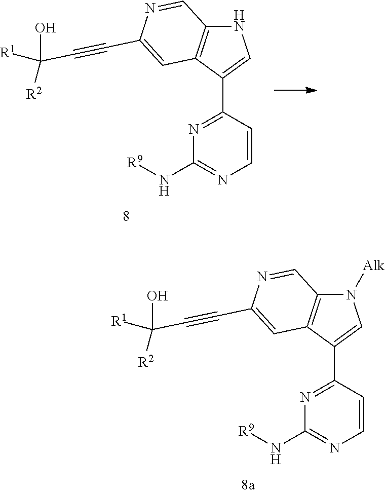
C1=CC(C2=CNC3=C2C=C(C#CC(O)([R1])[R2])N=C3)=NC(N[R9])=N1.C1=CC(C2=CN([Alk])C3=C2C=C(C#CC(O)([R1])[R2])N=C3)=NC(N[R9])=N1
